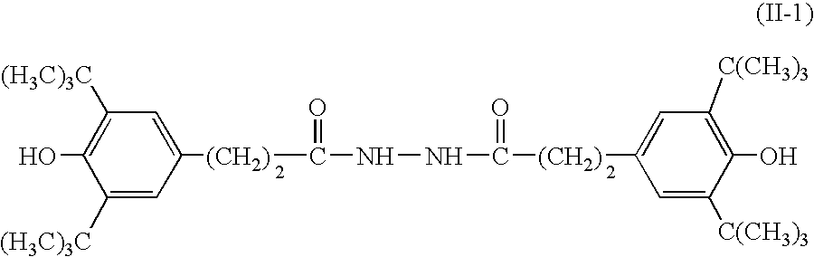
C1([(H3C)3C])=CC([(CH2)]C(NNC([(CH2)]C2=CC([C(CH3)3])=C(O)C([C(CH3)3])=C2)=O)=O)=CC([(H3C)3C])=C1O
